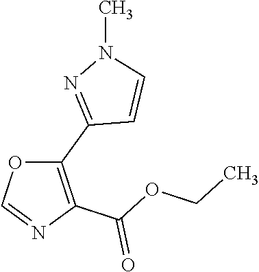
O1C(C2=NN(C)C=C2)=C(C(OCC)=O)N=C1
